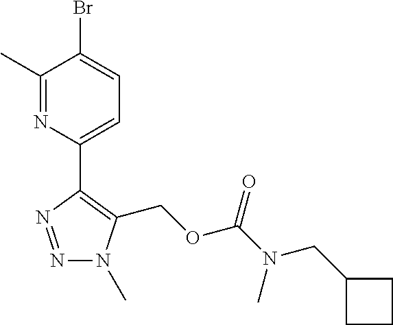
C1(C)=NC(C2=C(COC(=O)N(CC3CCC3)C)N(C)N=N2)=CC=C1Br
